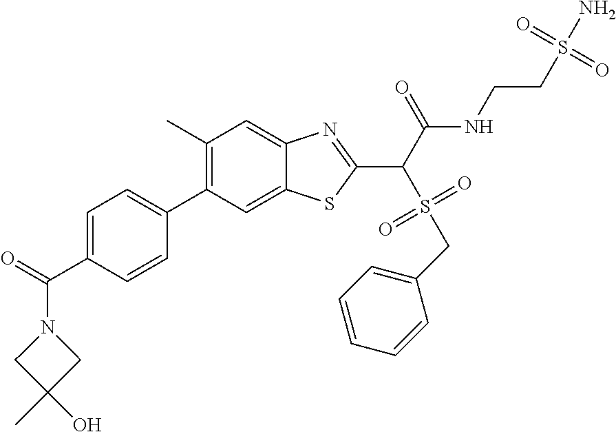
C1(C)=C(C2=CC=C(C(N3CC(C)(O)C3)=O)C=C2)C=C2C(=C1)N=C(C(S(CC1=CC=CC=C1)(=O)=O)C(=O)NCCS(N)(=O)=O)S2
